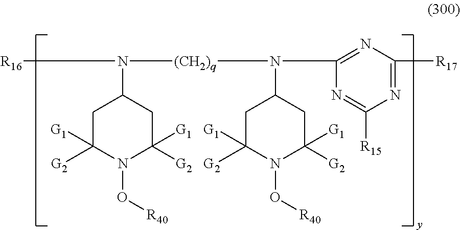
C1C([G2])([G1])N(O[R40])C([G2])([G1])CC1N([R16])[(CH2)q]N(C1CC([G2])([G1])N(O[R40])C([G2])([G1])C1)C1=NC([R17])=NC([R15])=N1
